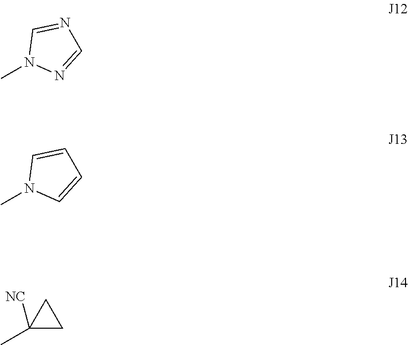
CN1N=CN=C1.CN1C=CC=C1.C1(C)([NC])CC1
